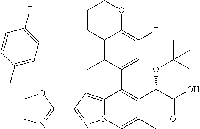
C12=CC(C3=NC=C(CC4=CC=C(F)C=C4)O3)=NN1C=C(C)C(C(C(O)=O)OC(C)(C)C)=C2C1=CC(F)=C2C(=C1C)CCCO2
